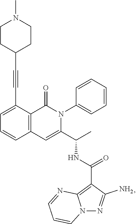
C1=C(C#CC2CCN(C)CC2)C2=C(C=C1)C=C(C(C)NC(=O)C1=C3N(N=C1N)C=CC=N3)N(C1=CC=CC=C1)C2=O
